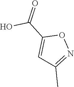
O1N=C(C)C=C1C(O)=O
